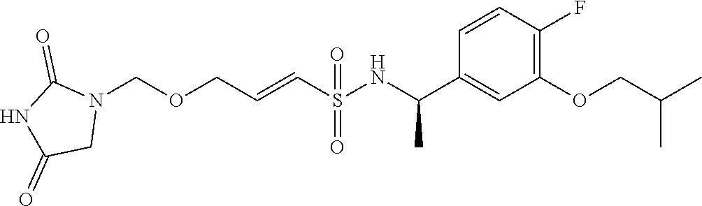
N1(COCC=CS(NC(C2=CC(OCC(C)C)=C(F)C=C2)C)(=O)=O)C(=O)NC(=O)C1
